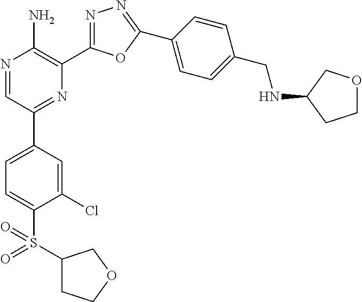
N1=CC(C2=CC=C(S(=O)(C3CCOC3)=O)C(Cl)=C2)=NC(C2=NN=C(C3=CC=C(CNC4CCOC4)C=C3)O2)=C1N
